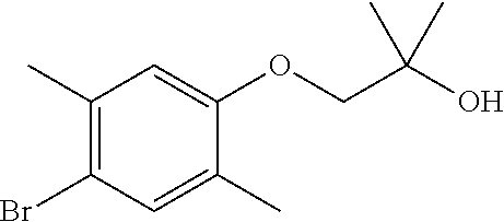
C1(C)=C(Br)C=C(C)C(OCC(O)(C)C)=C1
